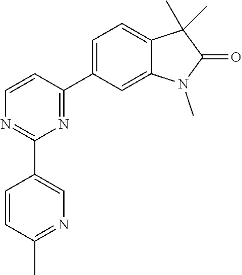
C1=C(C2=NC(C3=CN=C(C)C=C3)=NC=C2)C=C2C(=C1)C(C)(C)C(=O)N2C
